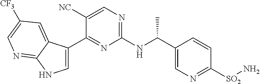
C1(C(NC2=NC=C([NC])C(C3=CNC4=NC=C([CF3])C=C34)=N2)C)=CN=C([SO2]N)C=C1
